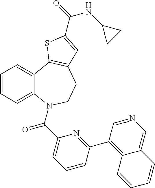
C1=CC=C2C(=C1)C1=C(CCN2C(C2=CC=CC(C3=C4C(=CN=C3)C=CC=C4)=N2)=O)C=C(C(=O)NC2CC2)S1
